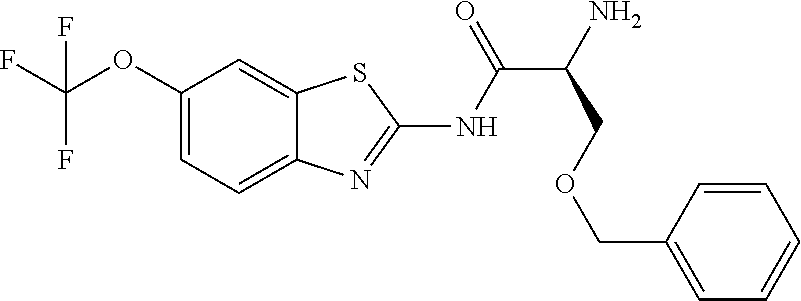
C1(OC(F)(F)F)=CC=C2C(=C1)SC(NC(C(N)COCC1=CC=CC=C1)=O)=N2
